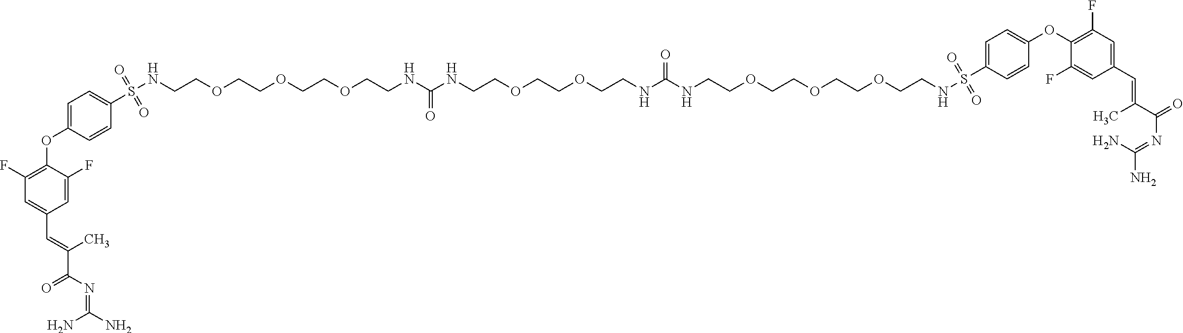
C1(F)=C(OC2=CC=C(S(NCCOCCOCCOCCNC(NCCOCCOCCNC(NCCOCCOCCOCCNS(C3=CC=C(OC4=C(F)C=C(C=C(C(=O)N=C(N)N)C)C=C4F)C=C3)(=O)=O)=O)=O)(=O)=O)C=C2)C(F)=CC(C=C(C(N=C(N)N)=O)C)=C1
